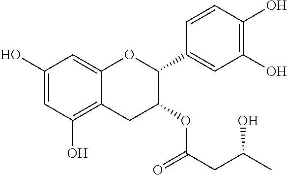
C1=C(O)C=C2C(=C1O)CC(OC(CC(C)O)=O)C(C1=CC(O)=C(O)C=C1)O2
